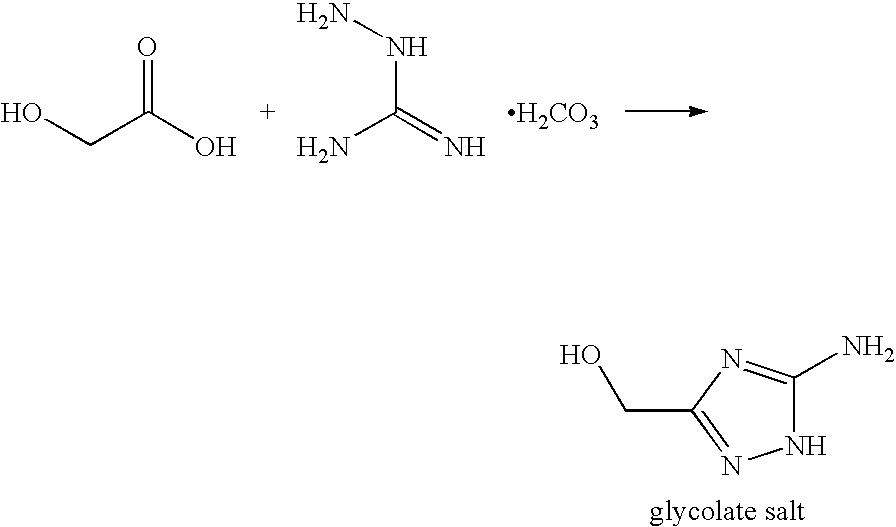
C(C(O)=O)O.NC(=N)NN.[H2CO3].N1C(N)=NC(CO)=N1
